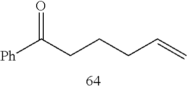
[Ph]C(CCCC=C)=O
